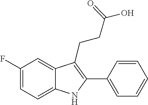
C1=CC=CC=C1C1=C(CCC(=O)O)C2=CC(F)=CC=C2N1
